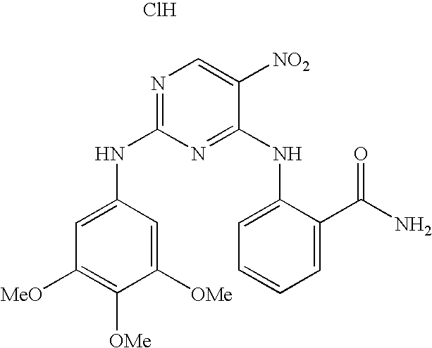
N1=C(NC2=CC([MeO])=C([OMe])C([OMe])=C2)N=C(NC2=CC=CC=C2C(N)=O)C([NO2])=C1.Cl
